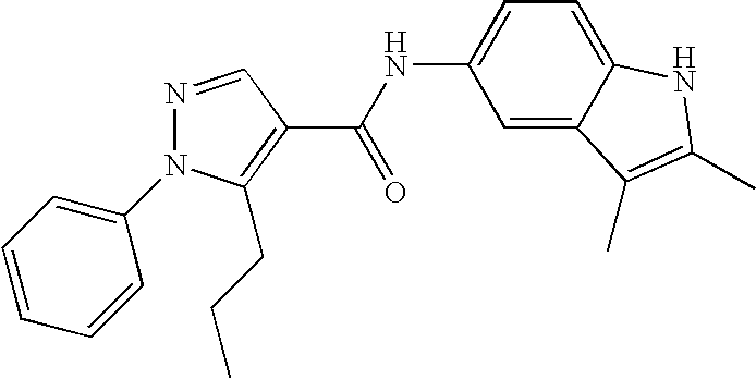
C1(N2N=CC(C(NC3=CC=C4C(=C3)C(C)=C(C)N4)=O)=C2CCC)=CC=CC=C1
